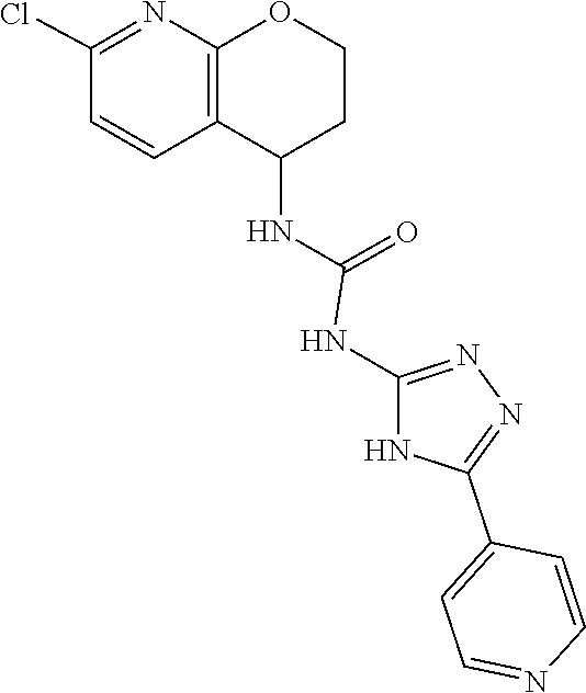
C1(Cl)=NC2=C(C(NC(=O)NC3=NN=C(C4=CC=NC=C4)N3)CCO2)C=C1
